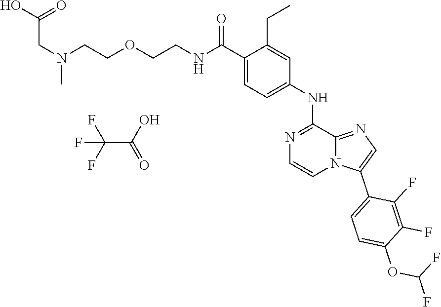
C1(C(=O)NCCOCCN(C)CC(O)=O)=CC=C(NC2=NC=CN3C2=NC=C3C2=CC=C(OC(F)F)C(F)=C2F)C=C1CC.C(C(=O)O)(F)(F)F
